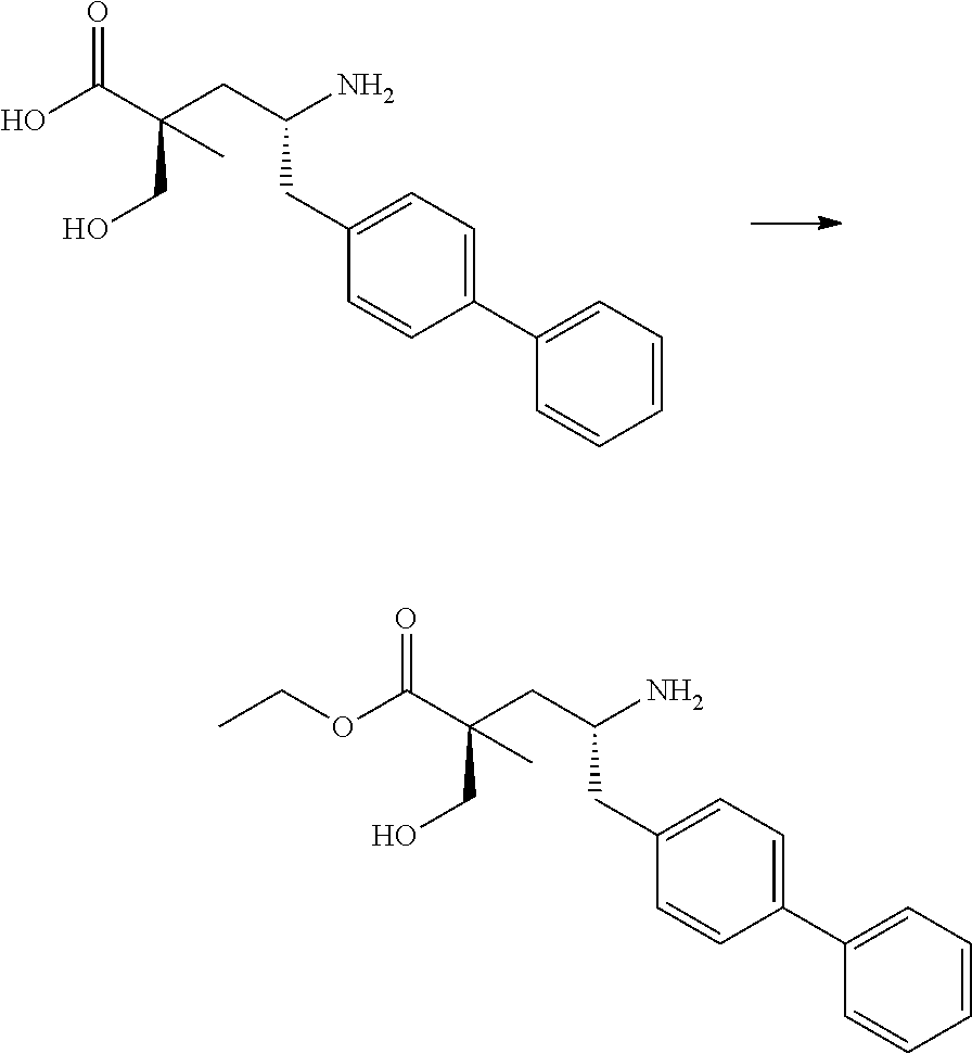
C1(C2=CC=CC=C2)=CC=C(CC(CC(C(O)=O)(C)CO)N)C=C1.C1(C2=CC=CC=C2)=CC=C(CC(CC(C(OCC)=O)(C)CO)N)C=C1
